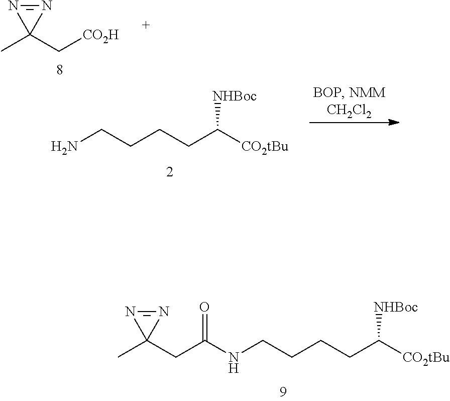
N1=NC1(C)CC(NCCCCC([CO2tBu])[NHBoc])=O.N1=NC1(C)C[CO2H].NCCCCC([CO2tBu])[NHBoc]
